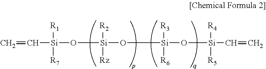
C([Si](O[Si](O[Si](O[Si](C=C)([R4])[R5])([R3])[R6])([R2])[Rz])([R1])[R7])=C
